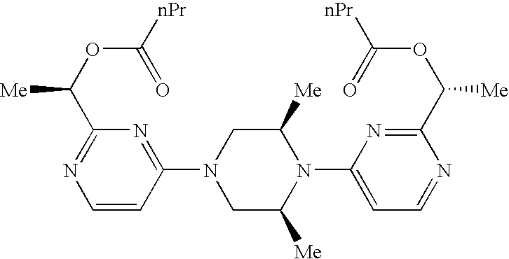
C1(N2CC([Me])N(C3=CC=NC(C(OC([nPr])=O)[Me])=N3)C([Me])C2)=NC(C(OC([nPr])=O)[Me])=NC=C1
